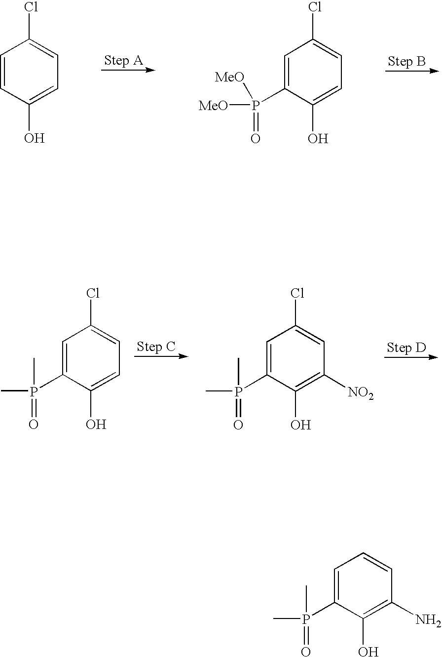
C1=C(P(C)(=O)C)C(O)=CC=C1Cl.C1=C(P(C)(=O)C)C(O)=C([NO2])C=C1Cl.C1=CC(O)=CC=C1Cl.C1=C(P(=O)([MeO])[MeO])C(O)=CC=C1Cl.C1=C(P(C)(=O)C)C(O)=C(N)C=C1
